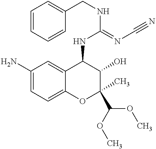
C1(N)=CC=C2C(=C1)C(NC(=NC#N)NCC1=CC=CC=C1)C(O)C(C(OC)OC)(C)O2
